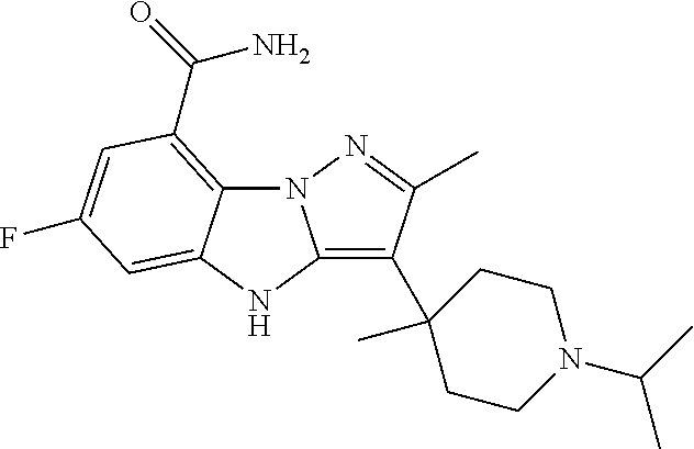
C12=C(C(N)=O)C=C(F)C=C1NC1=C(C3(C)CCN(C(C)C)CC3)C(C)=NN21
